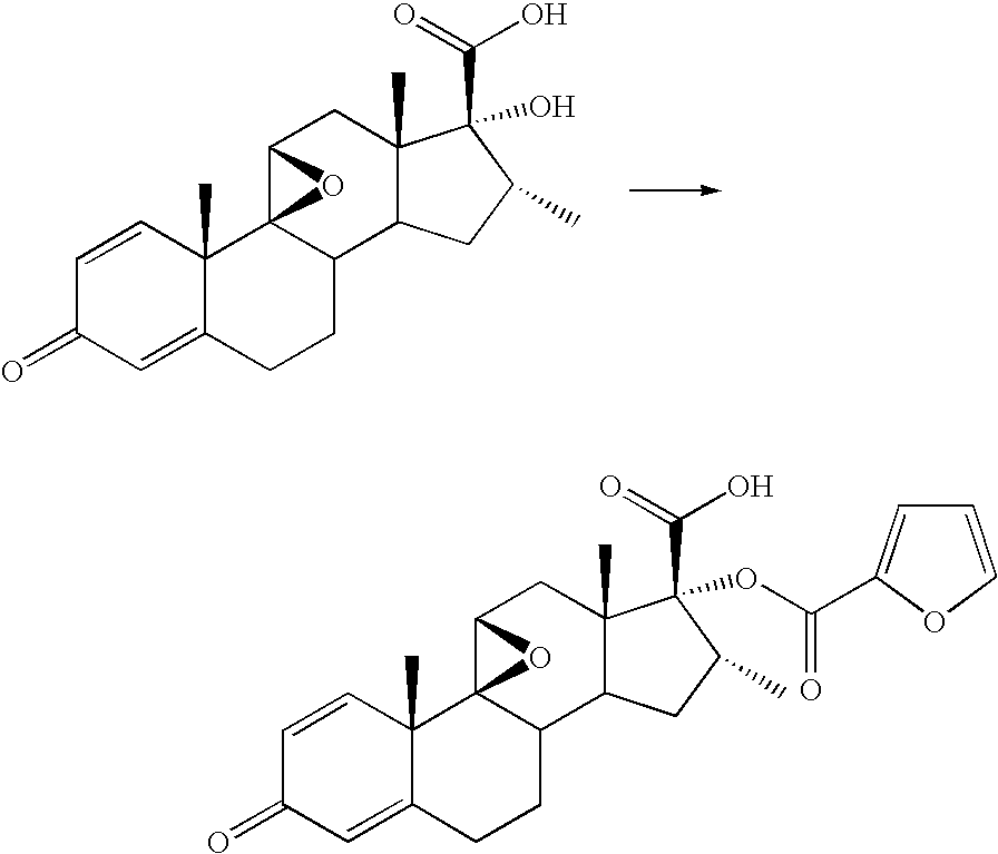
C1=CC2(C)C(=CC1=O)CCC1C23C(CC2(C)C1CC(C)C2(C(=O)O)O)O3.C1=CC2(C)C(=CC1=O)CCC1C23C(CC2(C)C1CC(C)C2(C(=O)O)OC(=O)C1=CC=CO1)O3
